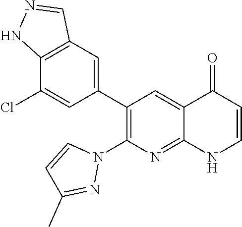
C12=C(C=C(C3=C(N4C=CC(C)=N4)N=C4C(=C3)C(=O)C=CN4)C=C1Cl)C=NN2
